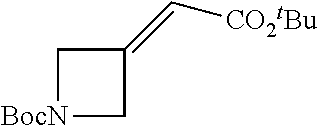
[BocN]1CC(=C[CO2tBu])C1
